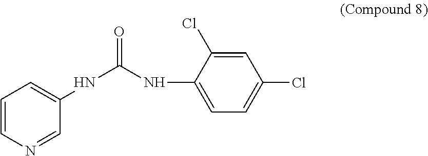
C1=CN=CC(NC(NC2=CC=C(Cl)C=C2Cl)=O)=C1
